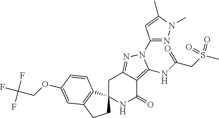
C1C2=NN(C3=NN(C)C(C)=C3)C(NC(CS(C)(=O)=O)=O)=C2C(=O)NC12CCC1=C2C=CC(OCC(F)(F)F)=C1
